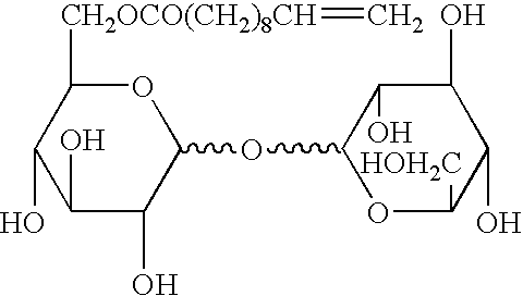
C1(O)C(O)C(O)C(OC2OC([HOH2C])C(O)C(O)C2O)OC1[CH2OCO(CH2)8CH]=C
